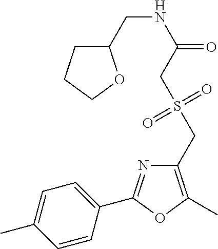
C1=C(C)C=CC(C2=NC(CS(CC(NCC3CCCO3)=O)(=O)=O)=C(C)O2)=C1
